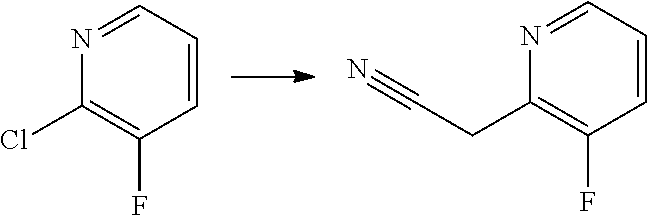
N1=CC=CC(F)=C1Cl.N1=CC=CC(F)=C1CC#N
